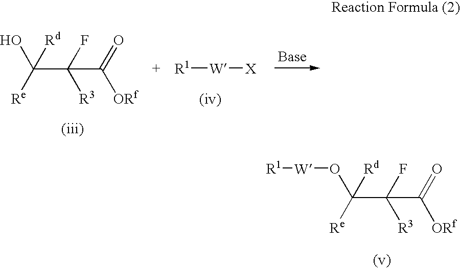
C(C(F)([R3])C(=O)[ORf])(O)([Re])[Rd].[R1][W][X].C(C(F)([R3])C(=O)[ORf])(O[W][R1])([Re])[Rd]
